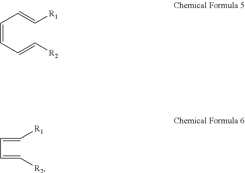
C(=CC=C[R2])C=C[R1].C(C=C[R2])=C[R1]
